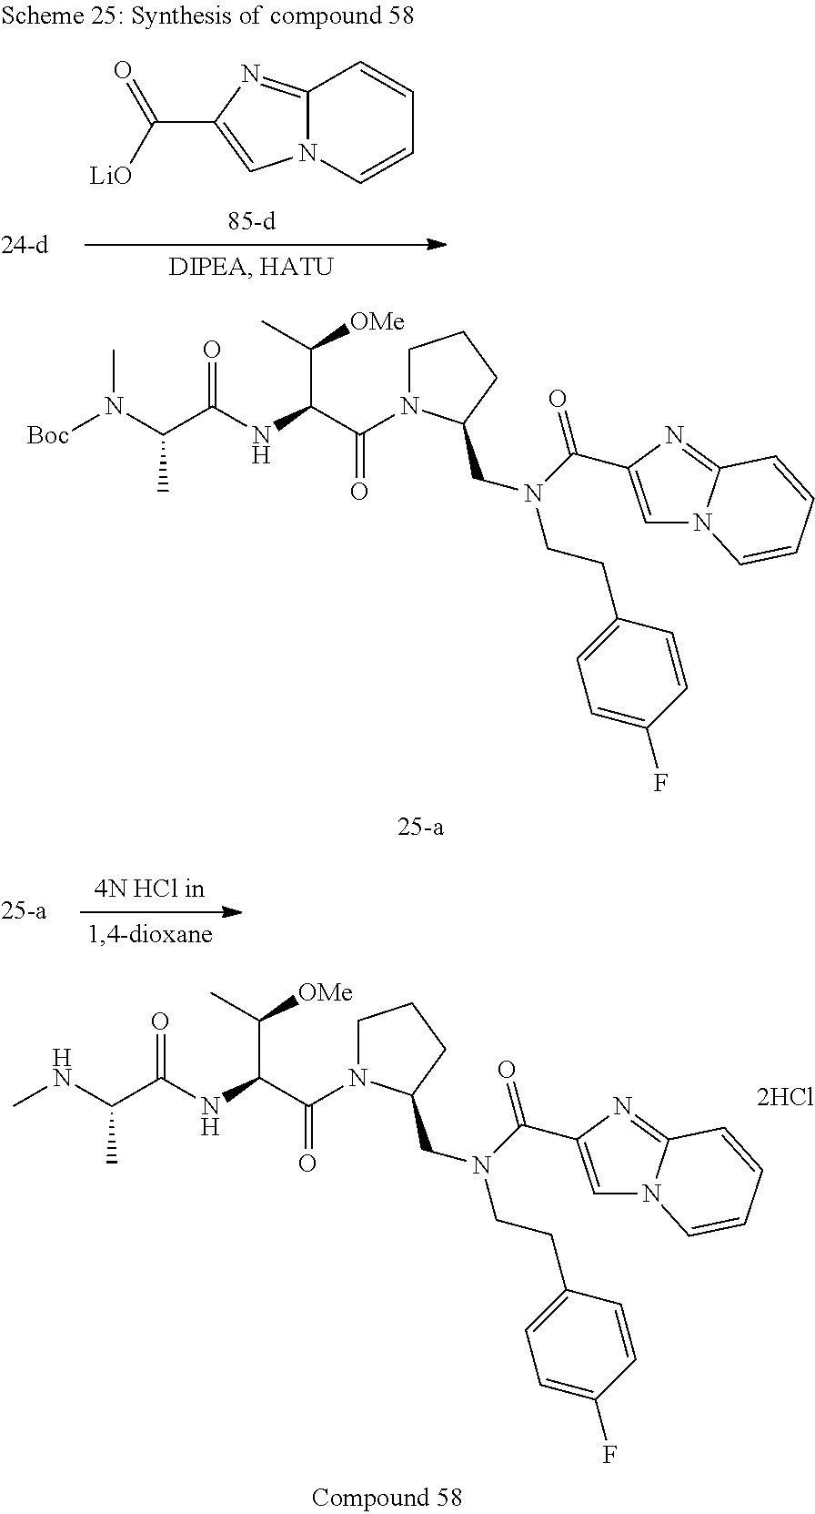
N(C(C([OMe])C)C(=O)N1CCCC1CN(CCC1=CC=C(F)C=C1)C(=O)C1=CN2C(=N1)C=CC=C2)C(=O)C(C)N(C)[Boc].N(C(C([OMe])C)C(=O)N1CCCC1CN(CCC1=CC=C(F)C=C1)C(=O)C1=CN2C(=N1)C=CC=C2)C(=O)C(C)NC.C(C1=CN2C(=N1)C=CC=C2)([LiO])=O
